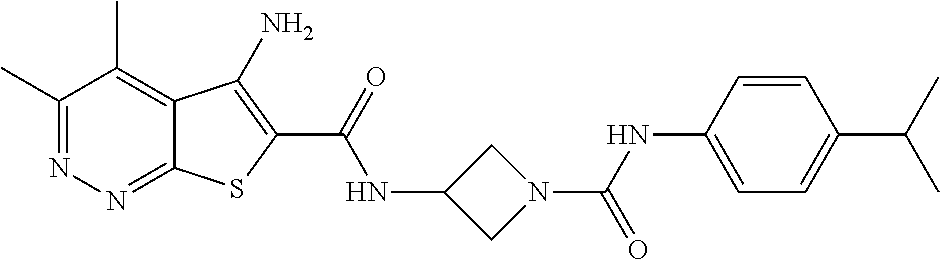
C1(C)=NN=C2C(=C1C)C(N)=C(C(=O)NC1CN(C(=O)NC3=CC=C(C(C)C)C=C3)C1)S2
